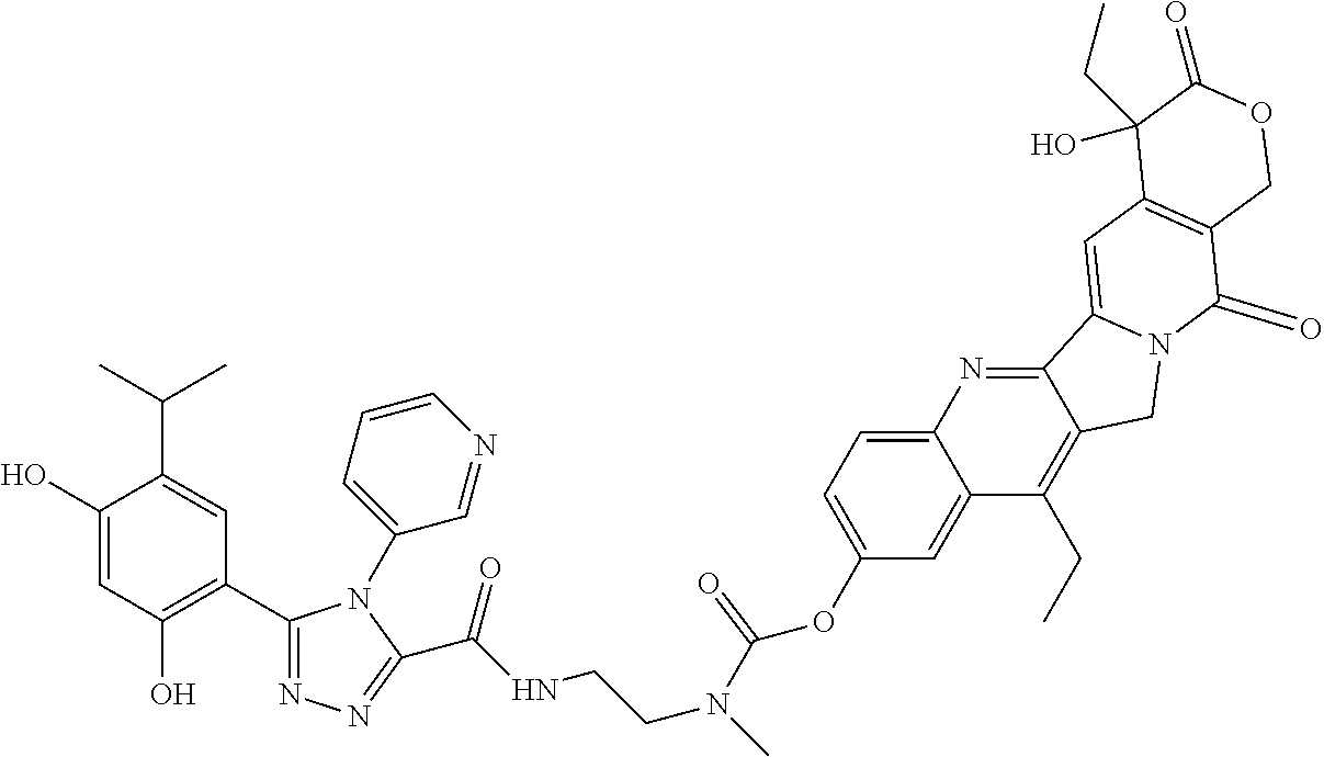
C1(O)=CC(O)=C(C2=NN=C(C(NCCN(C)C(OC3=CC=C4C(=C3)C(CC)=C3C(=N4)C4=CC5=C(C(=O)N4C3)COC(=O)C5(O)CC)=O)=O)N2C2=CC=CN=C2)C=C1C(C)C
